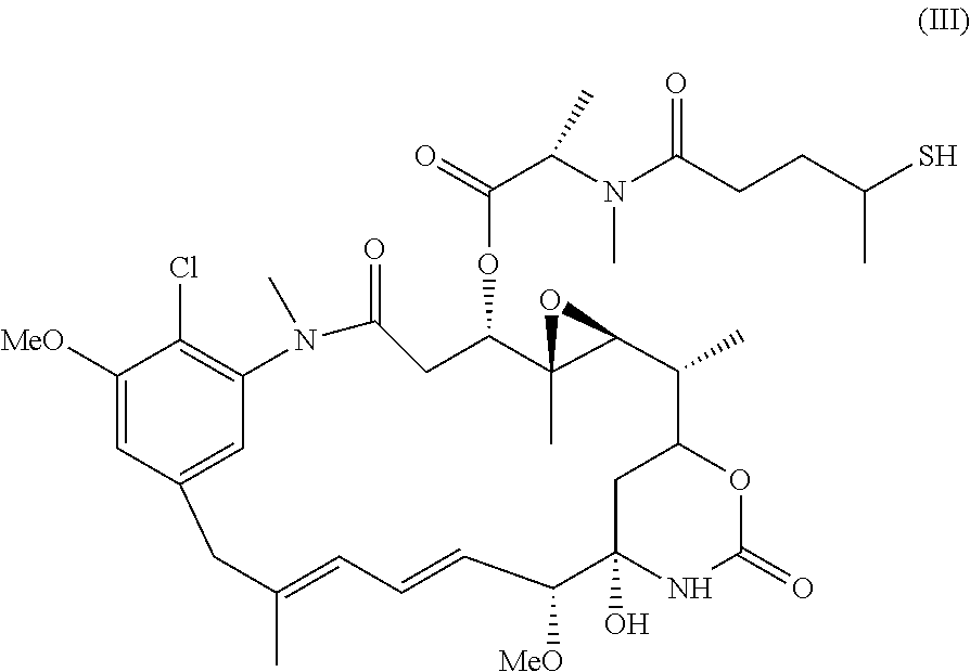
C1([MeO])=CC2=CC(=C1Cl)N(C)C(=O)CC(OC(C(N(C)C(CCC(S)C)=O)C)=O)C1(C)C(C(C)C3OC(=O)NC(O)(C([MeO])C=CC=C(C)C2)C3)O1
